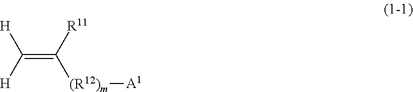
C(=C([R11])[(R12)m][A1])([H])[H]
